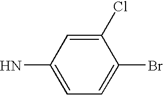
BrC1=CC=C(N)C=C1Cl
